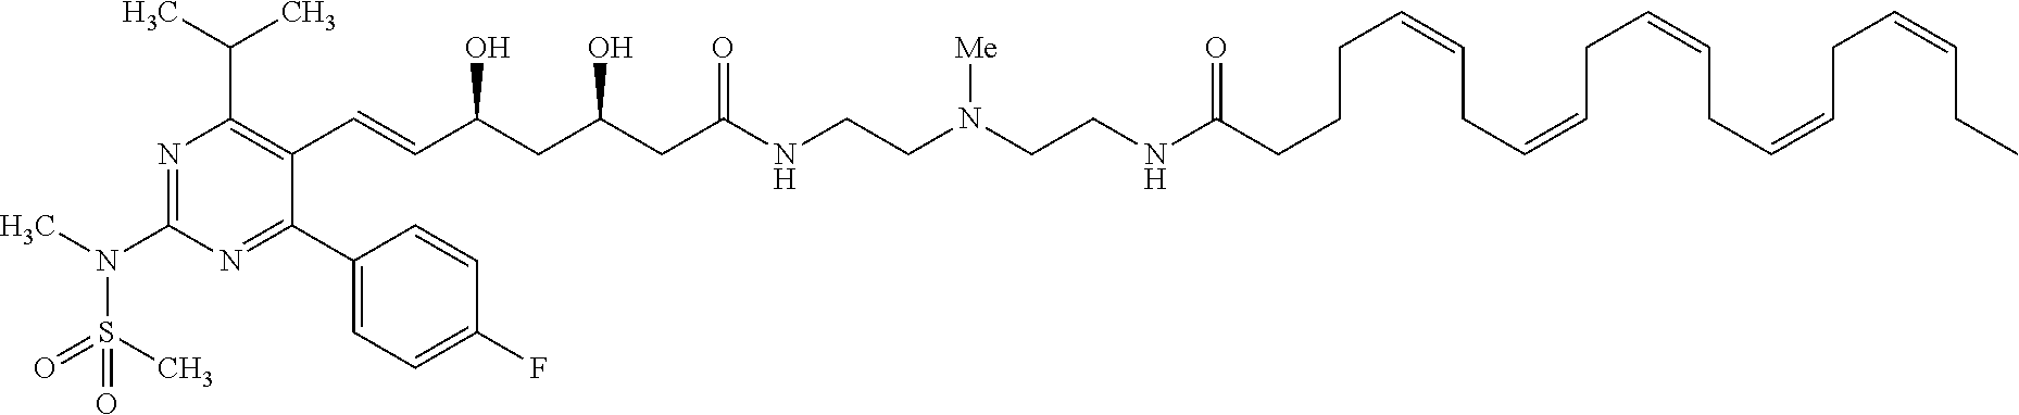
N1=C(N(S(C)(=O)=O)C)N=C(C2=CC=C(F)C=C2)C(C=CC(O)CC(O)CC(=O)NCCN(CCNC(CCCC=CCC=CCC=CCC=CCC=CCC)=O)[Me])=C1C(C)C
